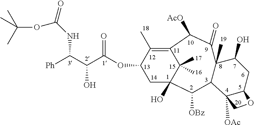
C1C(OC(C(C([Ph])NC(=O)OC(C)(C)C)O)=O)C(C)=C2C(C)(C)C1(O)C([OBz])C1C(C)(C(O)CC3C1([OAc])CO3)C(=O)C2[AcO]
